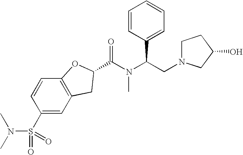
C(N(C(CN1CCC(O)C1)C1=CC=CC=C1)C)(=O)C1CC2=C(C=CC(S(=O)(=O)N(C)C)=C2)O1
